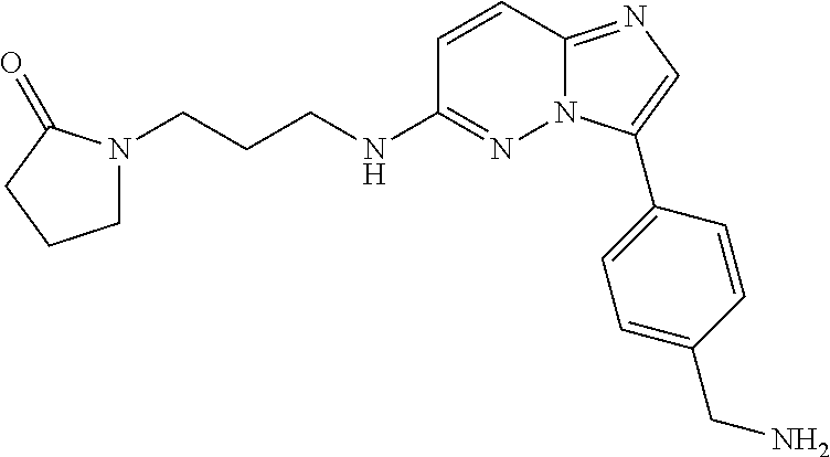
C1=C(CN)C=CC(C2=CN=C3N2N=C(NCCCN2CCCC2=O)C=C3)=C1
